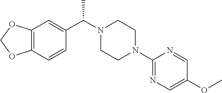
C12=C(C=CC(C(N3CCN(C4=NC=C(OC)C=N4)CC3)C)=C1)OCO2
